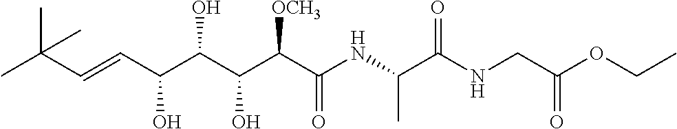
CC(C=CC(C(C(C(C(NC(C(NCC(OCC)=O)=O)C)=O)[OCH3])O)O)O)(C)C
